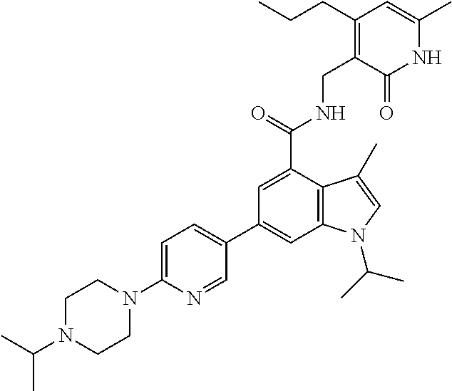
C1(C2=CC3=C(C(C(NCC4=C(CCC)C=C(C)NC4=O)=O)=C2)C(C)=CN3C(C)C)=CC=C(N2CCN(C(C)C)CC2)N=C1
